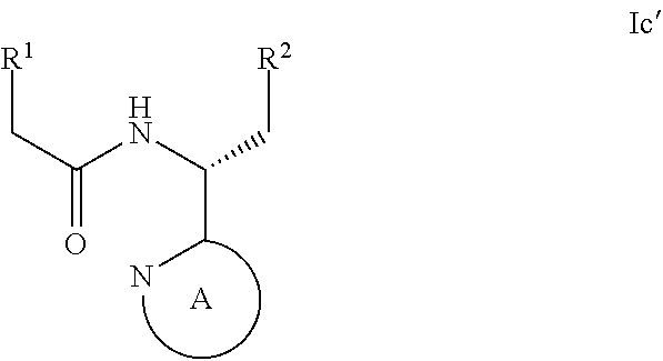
[R1]CC(=O)NC(C[R2])CN.[A]
